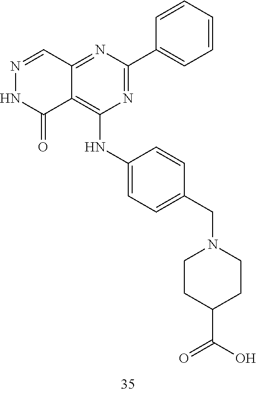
N1=CC2=NC(C3=CC=CC=C3)=NC(NC3=CC=C(CN4CCC(C(O)=O)CC4)C=C3)=C2C(=O)N1
